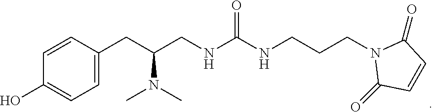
C1=CC(CC(CNC(NCCCN2C(=O)C=CC2=O)=O)N(C)C)=CC=C1O
